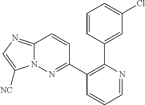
C1=CC(C2=C(C3=NN4C(=NC=C4[NC])C=C3)C=CC=N2)=CC(Cl)=C1
